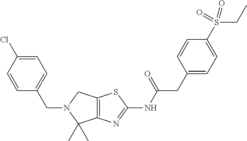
C12=C(N=C(NC(CC3=CC=C(S(CC)(=O)=O)C=C3)=O)S1)C(C)(C)N(CC1=CC=C(Cl)C=C1)C2
